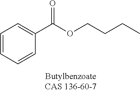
C1=CC=CC(C(OCCCC)=O)=C1
